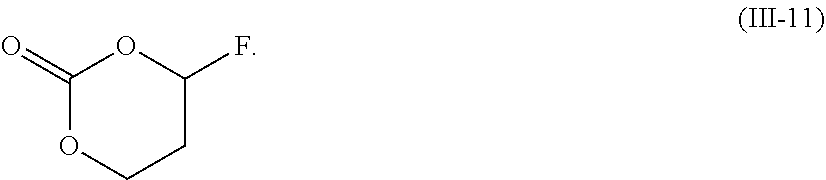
C1(=O)OCCC(F)O1
